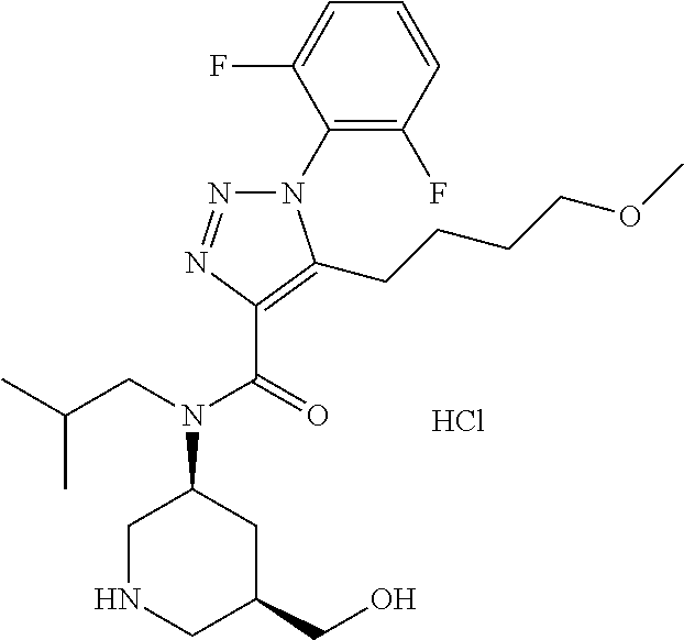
N1(C2=C(F)C=CC=C2F)N=NC(C(=O)N(CC(C)C)C2CNCC(CO)C2)=C1CCCCOC.Cl
